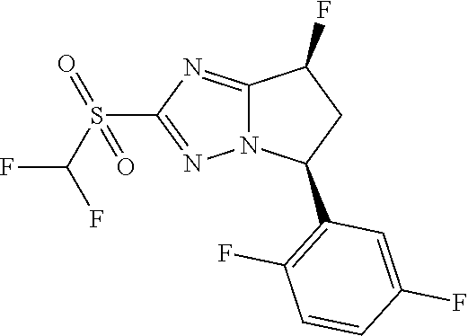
C12=NC(S(C(F)F)(=O)=O)=NN1C(C1=C(F)C=CC(F)=C1)CC2F
